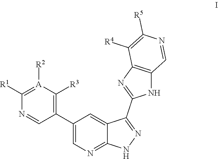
[R2][A]1=C([R1])N=CC(C2=CN=C3C(=C2)C(C2=NC4=C(N2)C=NC([R5])=C4[R4])=NN3)=C1[R3]
